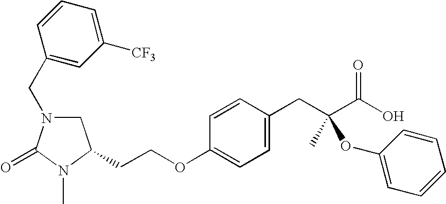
C1N(CC2=CC([CF3])=CC=C2)C(=O)N(C)C1CCOC1=CC=C(CC(C(O)=O)(C)OC2=CC=CC=C2)C=C1
